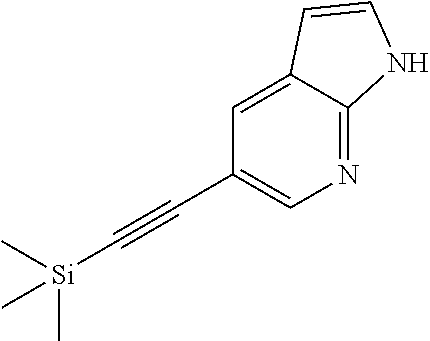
C1=C2C(=NC=C1C#C[Si](C)(C)C)NC=C2
